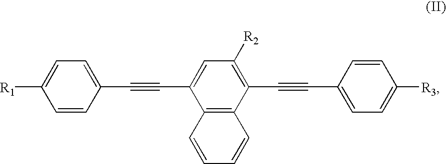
C1=CC(C#CC2=CC([R2])=C(C#CC3=CC=C([R3])C=C3)C3=C2C=CC=C3)=CC=C1[R1]
